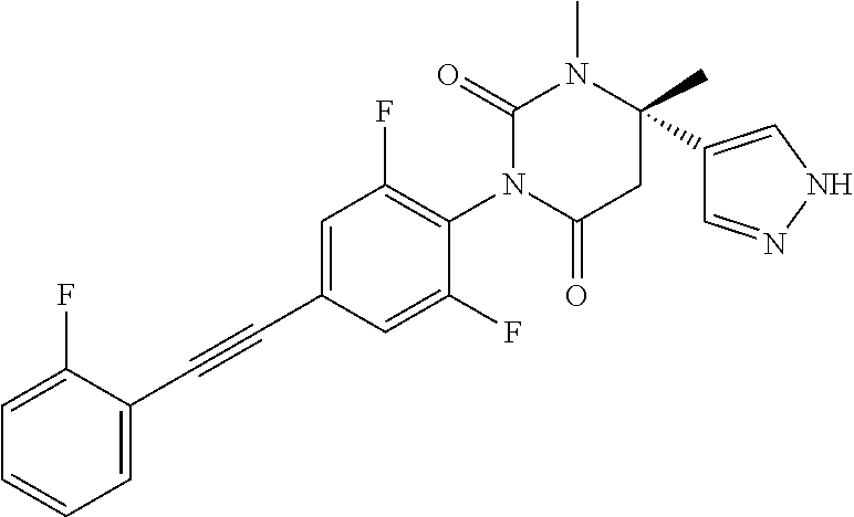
C1=C(C#CC2=CC=CC=C2F)C=C(F)C(N2C(=O)CC(C3=CNN=C3)(C)N(C)C2=O)=C1F
